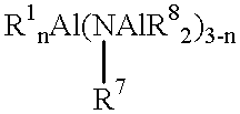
[R1nAl(NAlR82)3-n][R7]
